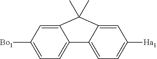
C1=C([Bo1])C=C2C(=C1)C1=CC=C([Ha1])C=C1C2(C)C
